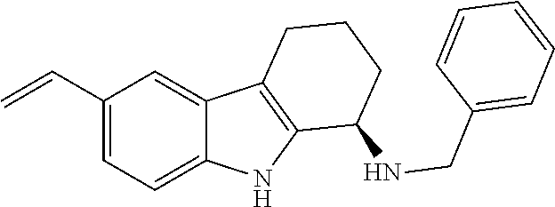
C1(C=C)=CC=C2C(=C1)C1=C(N2)C(NCC2=CC=CC=C2)CCC1
